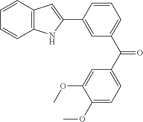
C12=C(C=CC=C1)C=C(C1=CC(C(C3=CC=C(OC)C(OC)=C3)=O)=CC=C1)N2
